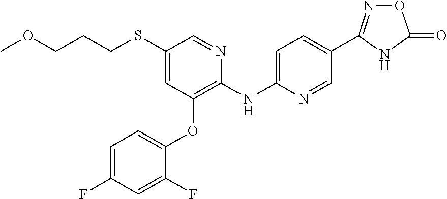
C1(SCCCOC)=CC(OC2=CC=C(F)C=C2F)=C(NC2=CC=C(C3=NOC(=O)N3)C=N2)N=C1
